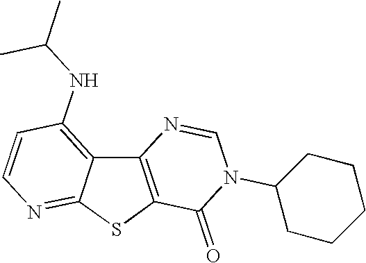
C12=C(SC3=NC=CC(NC(C)C)=C13)C(=O)N(C1CCCCC1)C=N2
